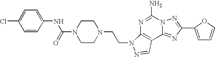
O=C(NC1=CC=C(Cl)C=C1)N1CCN(CCN2C3=C(C4=NC(C5=CC=CO5)=NN4C(N)=N3)C=N2)CC1
